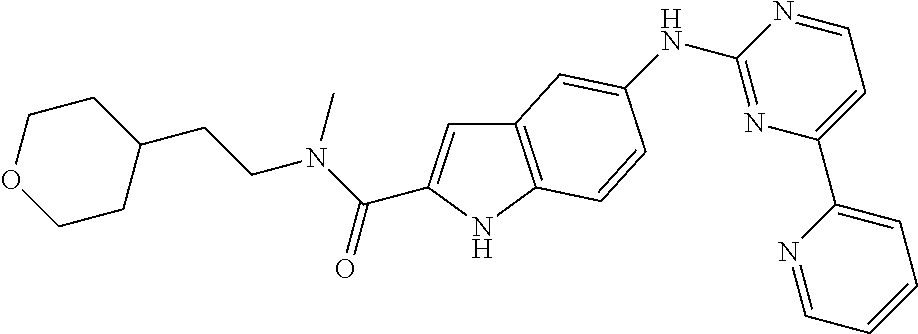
C12=C(NC(C(N(CCC3CCOCC3)C)=O)=C1)C=CC(NC1=NC(C3=CC=CC=N3)=CC=N1)=C2
